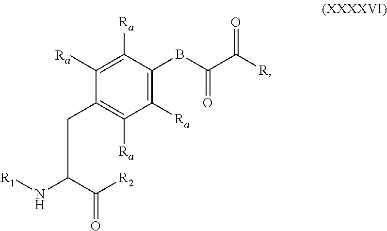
C1([Ra])=C([Ra])C(BC(=O)C(=O)[R])=C([Ra])C([Ra])=C1CC(C(=O)[R2])N[R1]
